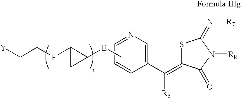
S1C(=C(C2=CN=CC=C2)[R6])C(=O)N([R8])C1=N[R7].C[E]C1C(FCC[Y])C1
